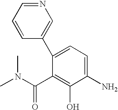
C1(N)=CC=C(C2=CN=CC=C2)C(C(=O)N(C)C)=C1O
